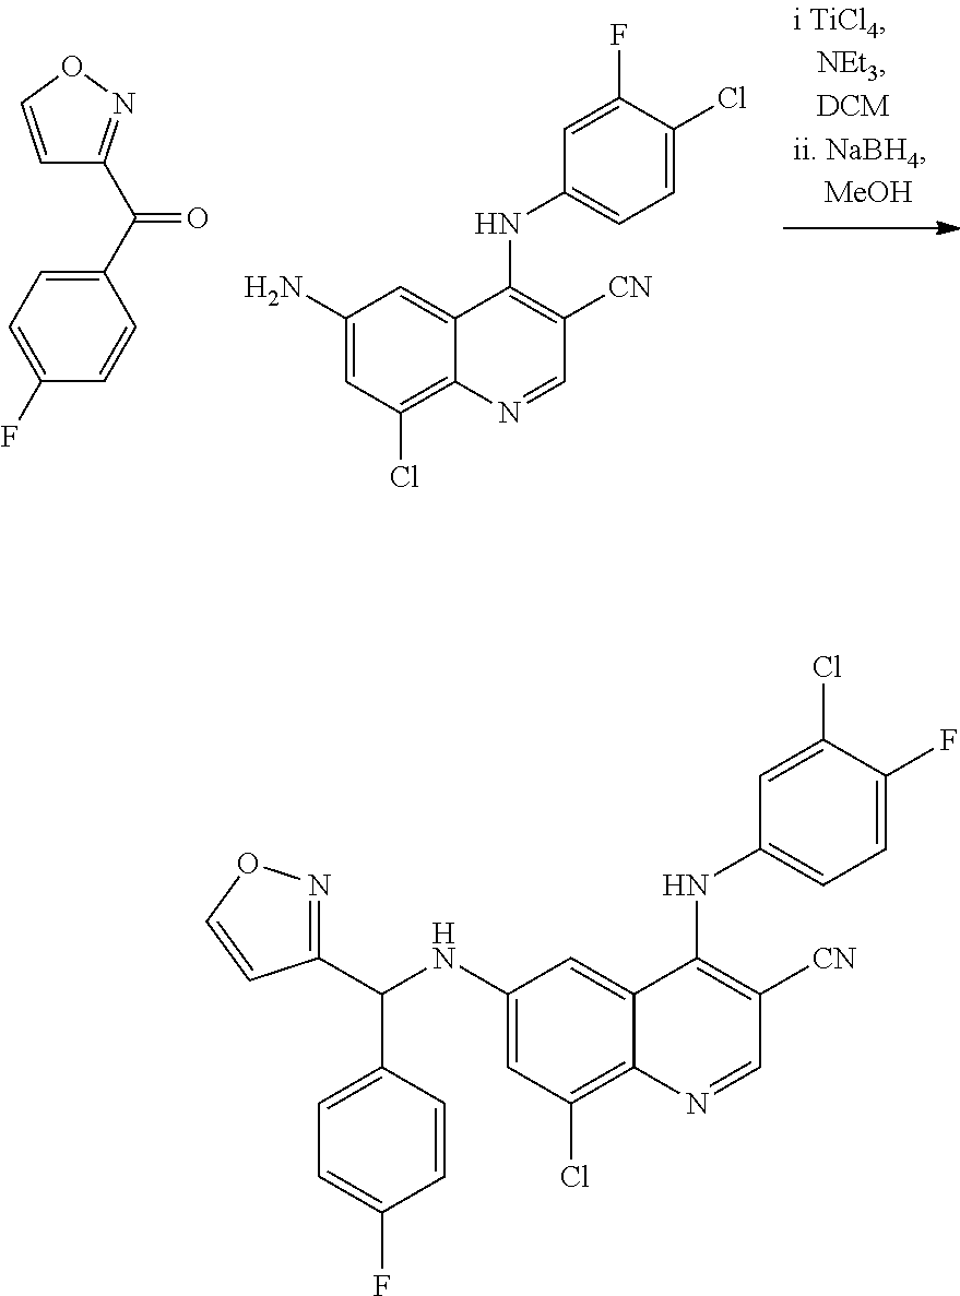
NC1=CC(Cl)=C2C(=C1)C(NC1=CC=C(Cl)C(F)=C1)=C([CN])C=N2.C1=CON=C1C(C1=CC=C(F)C=C1)=O.C1(C(NC2=CC(Cl)=C3C(=C2)C(NC2=CC=C(F)C(Cl)=C2)=C([CN])C=N3)C2=CC=C(F)C=C2)=NOC=C1
